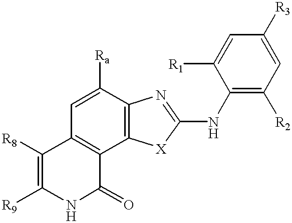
C1([R8])=C([R9])NC(=O)C2=C1C=C([Ra])C1=C2[X]C(NC2=C([R2])C=C([R3])C=C2[R1])=N1
